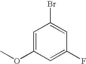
C1=C(OC)C=C(F)C=C1Br
